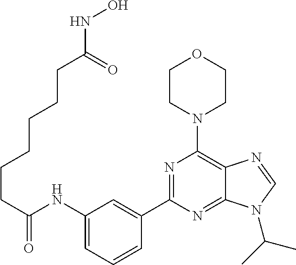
C1CN(C2=C3C(=NC(C4=CC(NC(CCCCCCC(NO)=O)=O)=CC=C4)=N2)N(C(C)C)C=N3)CCO1
